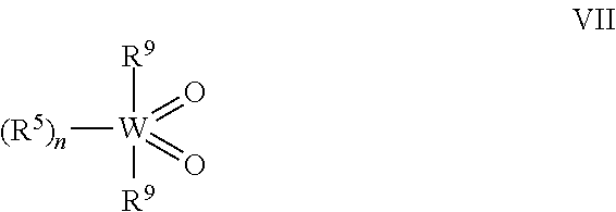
[R9][W](=O)(=O)([(R5)n])[R9]
